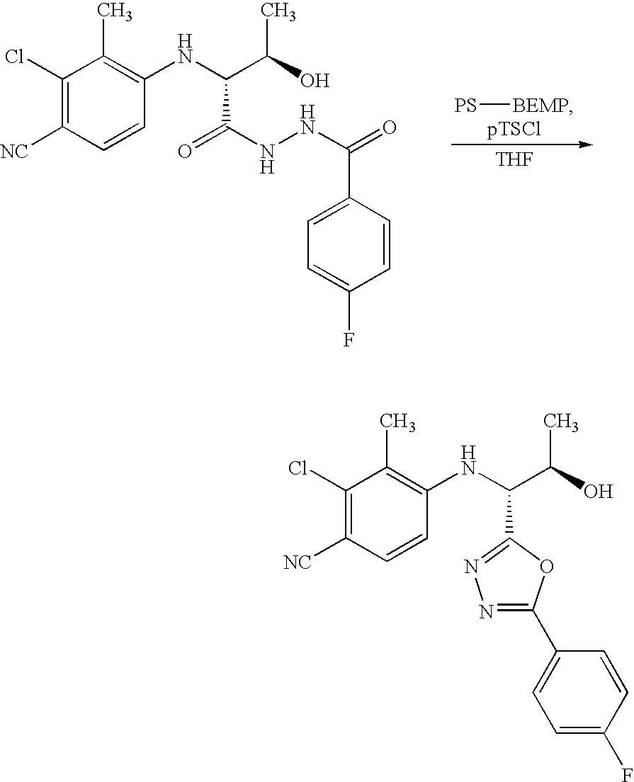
[PS][BEMP].[THF].C1(Cl)=C([NC])C=CC(NC(C(O)C)C(NNC(=O)C2=CC=C(F)C=C2)=O)=C1C.C1(Cl)=C([NC])C=CC(NC(C(O)C)C2=NN=C(C3=CC=C(F)C=C3)O2)=C1C
